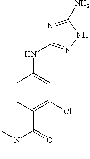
N1=C(N)NN=C1NC1=CC(Cl)=C(C(=O)N(C)C)C=C1
